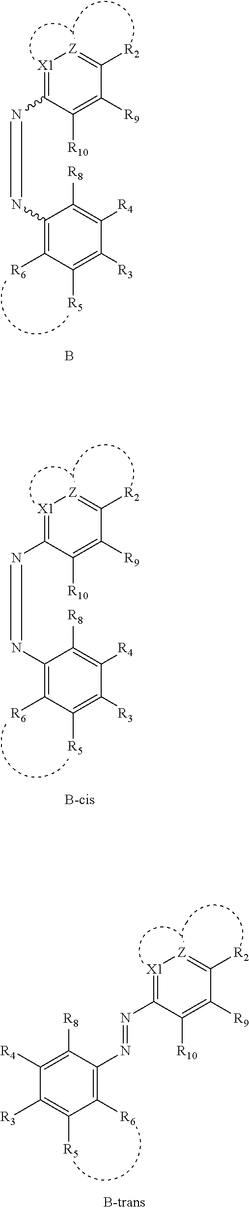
C1(N=NC2=C([R6])C([R5])=C([R3])C([R4])=C2[R8])=[X1][Z]=C([R2])C([R9])=C1[R10].B.C1(N=NC2=C([R6])C([R5])=C([R3])C([R4])=C2[R8])=[X1][Z]=C([R2])C([R9])=C1[R10].[B-cis].C1(N=NC2=C([R6])C([R5])=C([R3])C([R4])=C2[R8])=[X1][Z]=C([R2])C([R9])=C1[R10]
